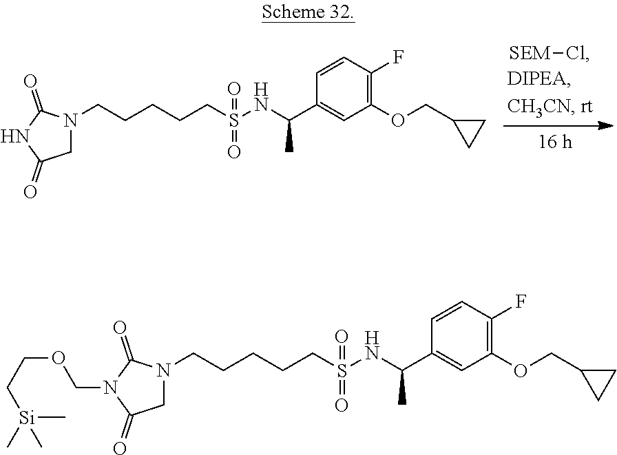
C1N(CCCCCS(=O)(=O)NC(C2=CC(OCC3CC3)=C(F)C=C2)C)C(=O)N(COCC[Si](C)(C)C)C1=O.C1N(CCCCCS(=O)(=O)NC(C2=CC(OCC3CC3)=C(F)C=C2)C)C(=O)NC1=O.[SEM]Cl
